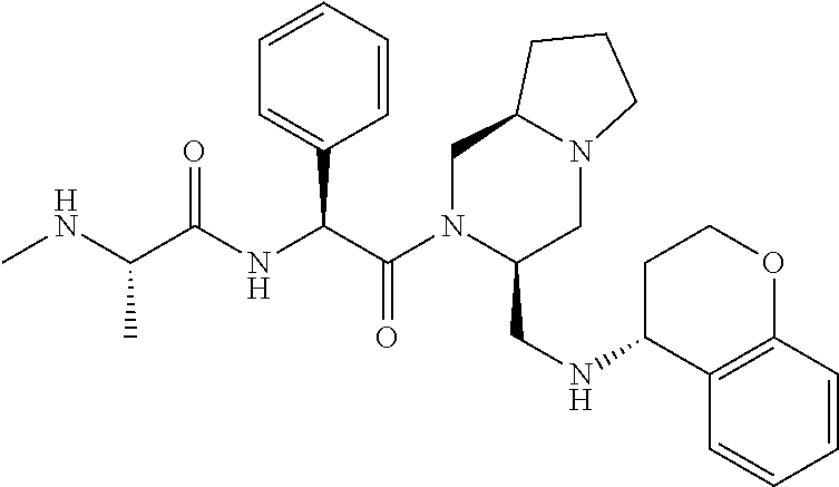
C1N(C(C(NC(C(NC)C)=O)C2=CC=CC=C2)=O)C(CNC2C3=C(OCC2)C=CC=C3)CN2C1CCC2
